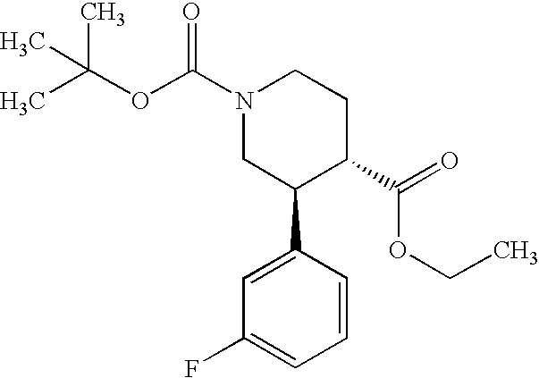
CC(OC(N1CC(C2=CC(F)=CC=C2)C(C(=O)OCC)CC1)=O)(C)C
